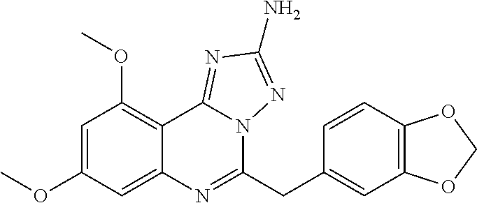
C1(OC)=CC(OC)=C2C(=C1)N=C(CC1=CC3=C(C=C1)OCO3)N1C2=NC(N)=N1
